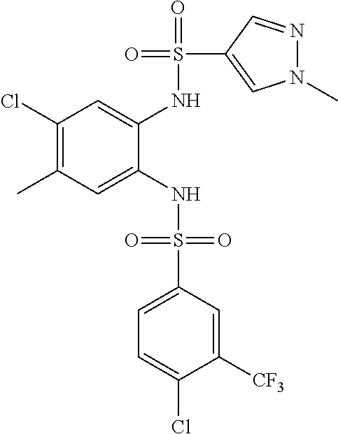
C1(Cl)=C(C)C=C(NS(=O)(=O)C2=CC=C(Cl)C([CF3])=C2)C(NS(=O)(C2=CN(C)N=C2)=O)=C1
